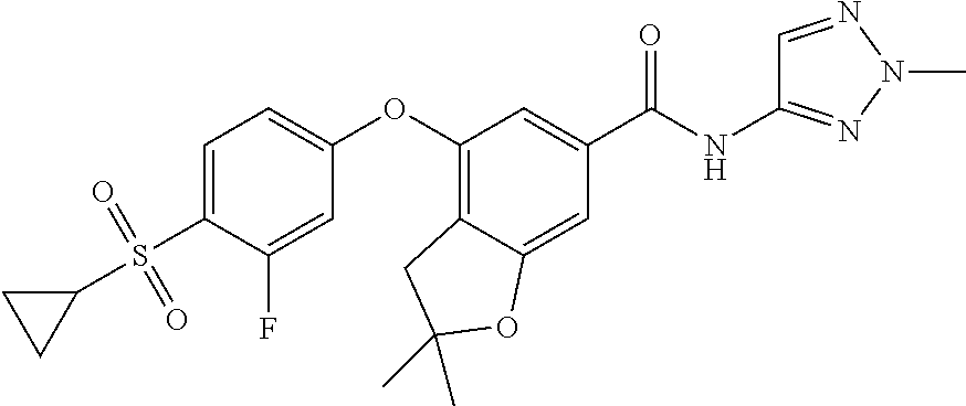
C1=C(S(C2CC2)(=O)=O)C(F)=CC(OC2=C3C(=CC(C(=O)NC4=NN(C)N=C4)=C2)OC(C)(C)C3)=C1
